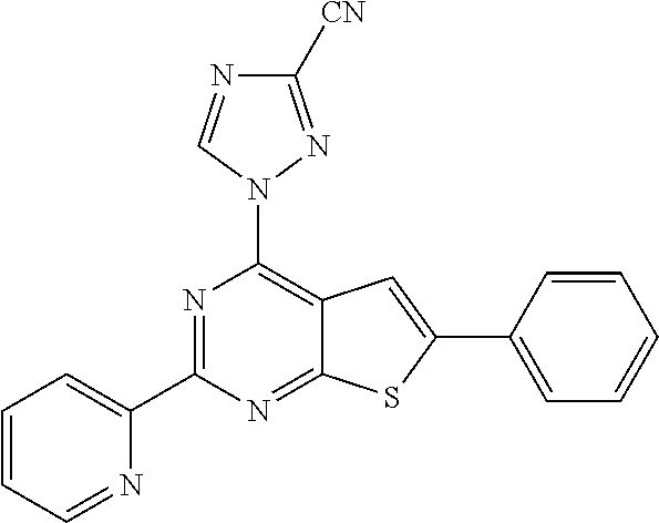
N1=C(C2=CC=CC=N2)N=C2C(=C1N1N=C([CN])N=C1)C=C(C1=CC=CC=C1)S2
